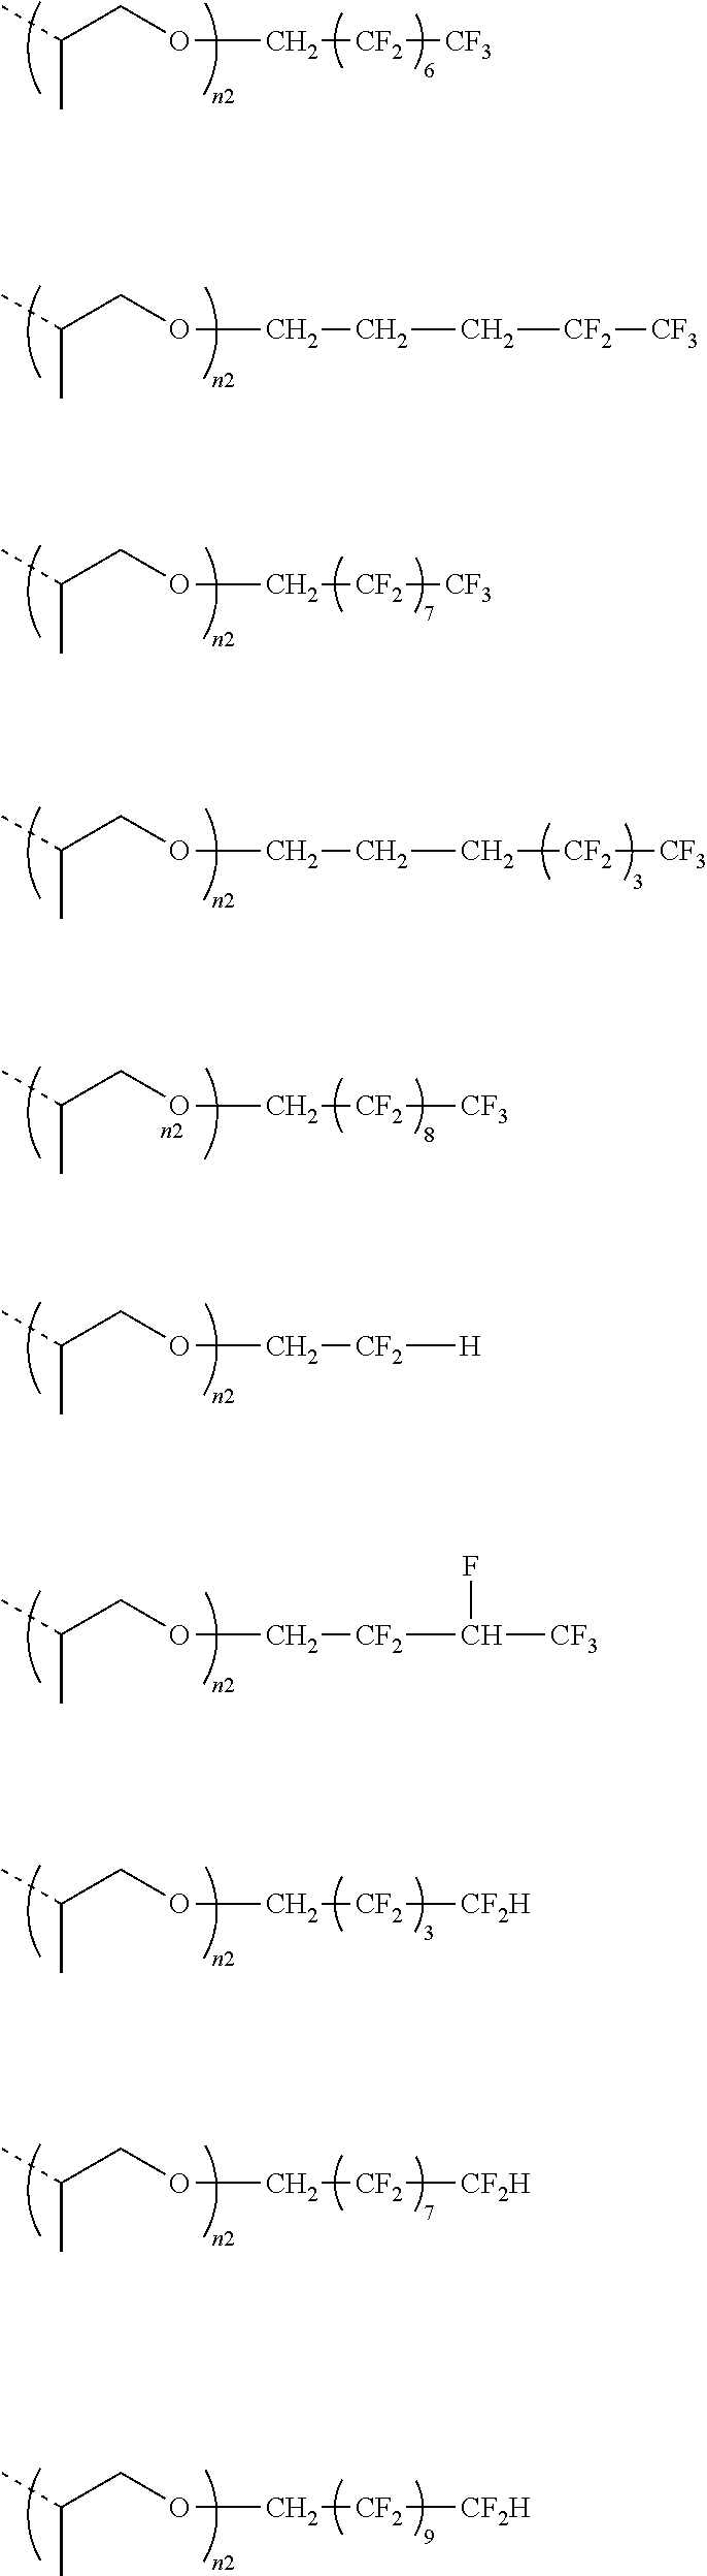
CC(COC[CF2][CF3])C.CC(COC[CF2][H])C.CC(COC[CF2]C(F)[CF3])C.CC(COC[CF2][CF2H])C.CC(COC[CF2][CF2H])C.CC(COC[CF2][CF2H])C.CC(COC[CF2][CF3])C.CC(COCCC[CF2][CF3])C.CC(COCCC[CF2][CF3])C.CC(COC[CF2][CF3])C
